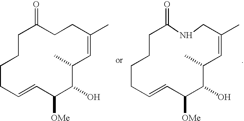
C1CCCC=CC([OMe])C(O)C(C)C=C(C)CCC1=O.C1CCCC=CC([OMe])C(O)C(C)C=C(C)CNC1=O
